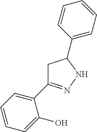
C1=CC=C(C2=NNC(C3=CC=CC=C3)C2)C(O)=C1
